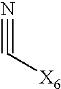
N#C[X6]
